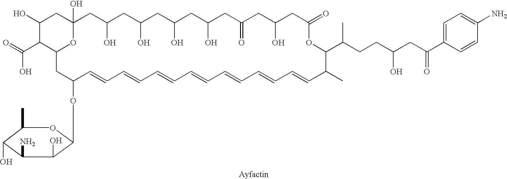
C1(O)C(C(=O)O)C2OC(O)(C1)CC(O)CC(O)CC(O)CC(O)CC(=O)CC(O)CC(=O)OC(C(CCC(CC(C1=CC=C(N)C=C1)=O)O)C)C(C)C=CC=CC=CC=CC=CC=CC=CC(OC1C(O)C(N)C(O)C(C)O1)C2
